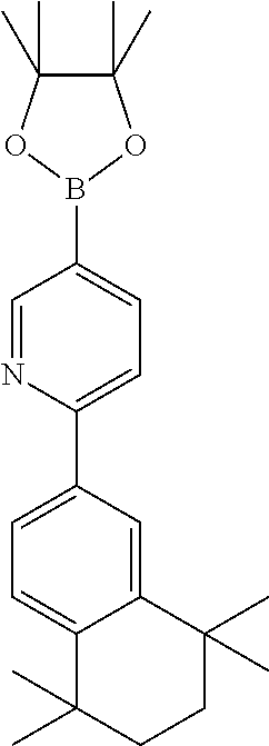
C1=NC(C2=CC=C3C(=C2)C(C)(C)CCC3(C)C)=CC=C1B1OC(C)(C)C(C)(C)O1
